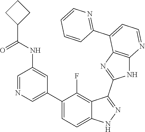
C1=NC=C(C2=CC=C3C(=C2F)C(C2=NC4=C(N2)N=CC=C4C2=NC=CC=C2)=NN3)C=C1NC(=O)C1CCC1
